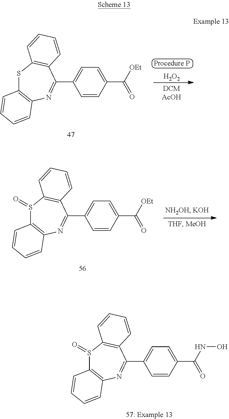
S1(=O)C2=C(N=C(C3=CC=C(C(=O)NO)C=C3)C3=C1C=CC=C3)C=CC=C2.[H2O2].S1C2=C(N=C(C3=CC=C(C(=O)[OEt])C=C3)C3=C1C=CC=C3)C=CC=C2.S1(=O)C2=C(N=C(C3=CC=C(C(=O)[OEt])C=C3)C3=C1C=CC=C3)C=CC=C2
